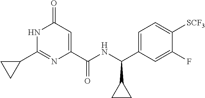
N1C(C2CC2)=NC(C(NC(C2=CC=C([SCF3])C(F)=C2)C2CC2)=O)=CC1=O
